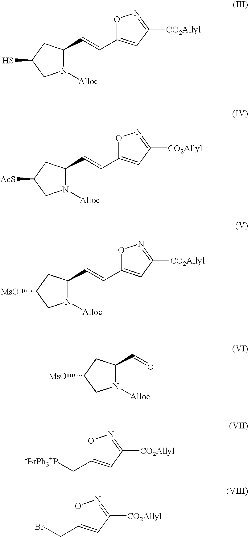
N1([Alloc])C(C=CC2=CC([CO2Allyl])=NO2)CC(S)C1.N1([Alloc])C(C=CC2=CC([CO2Allyl])=NO2)CC([AcS])C1.N1([Alloc])C(C=CC2=CC([CO2Allyl])=NO2)CC([MsO])C1.N1([Alloc])C(C=O)CC([MsO])C1.O1C(C[-BrPh3+P])=CC([CO2Allyl])=N1.O1C(CBr)=CC([CO2Allyl])=N1
